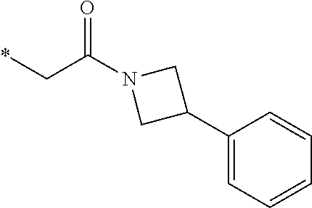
*CC(N1CC(C2=CC=CC=C2)C1)=O
